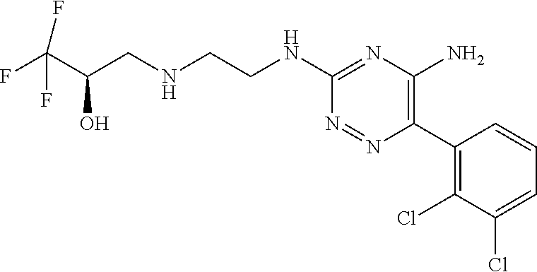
C(C(CNCCNC1=NC(N)=C(C2=C(Cl)C(Cl)=CC=C2)N=N1)O)(F)(F)F
